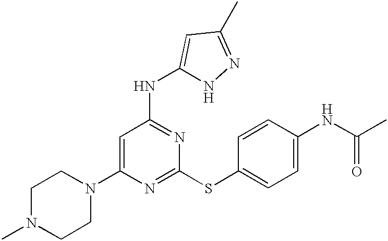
C1(N2CCN(C)CC2)=CC(NC2=CC(C)=NN2)=NC(SC2=CC=C(NC(C)=O)C=C2)=N1
